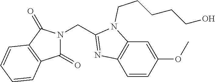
C1(=O)N(CC2=NC3=C(C=C(OC)C=C3)N2CCCCCO)C(=O)C2=C1C=CC=C2
